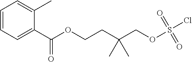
C1=CC=C(C)C(C(OCCC(COS(Cl)(=O)=O)(C)C)=O)=C1
